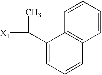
C1(C([X1])C)=CC=CC2=C1C=CC=C2
